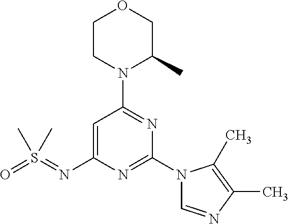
C1=C(N=S(=O)(C)C)N=C(N2C=NC(C)=C2C)N=C1N1C(C)COCC1
